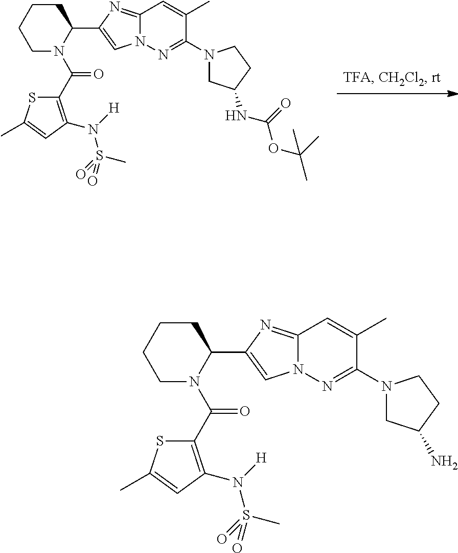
C1(C(=O)N2CCCCC2C2=CN3C(=N2)C=C(C)C(N2CC(NC(OC(C)(C)C)=O)CC2)=N3)=C(N([H])S(=O)(C)=O)C=C(C)S1.C1(C(=O)N2CCCCC2C2=CN3C(=N2)C=C(C)C(N2CC(N)CC2)=N3)=C(N([H])S(=O)(C)=O)C=C(C)S1
